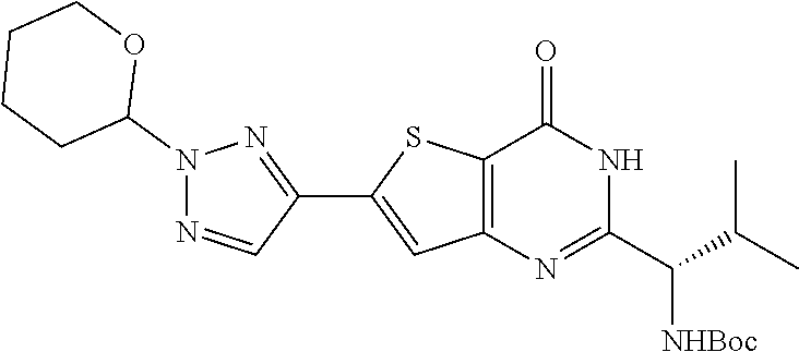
N1(C2OCCCC2)N=CC(C2=CC3=C(S2)C(=O)NC(C([NHBoc])C(C)C)=N3)=N1
